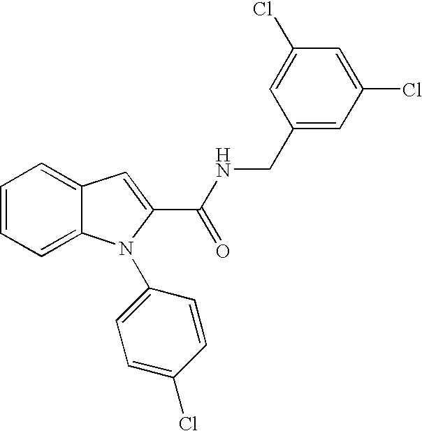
C1=C2C(=CC=C1)N(C1=CC=C(Cl)C=C1)C(C(=O)NCC1=CC(Cl)=CC(Cl)=C1)=C2
